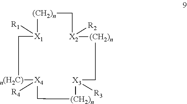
[X1]1([R1])C[n(H2C)][X4]([R4])C[(CH2)n][X3]([R3])C[(CH2)n][X2]([R2])C[(CH2)n]1
